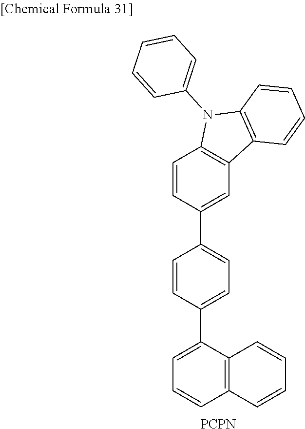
C1=CC(C2=CC=C(C3=CC=CC4=C3C=CC=C4)C=C2)=CC2=C1N(C1=CC=CC=C1)C1=C2C=CC=C1.[PCPN]
